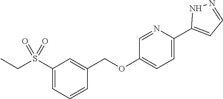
C1=C(C2=CC=NN2)N=CC(OCC2=CC(S(CC)(=O)=O)=CC=C2)=C1
